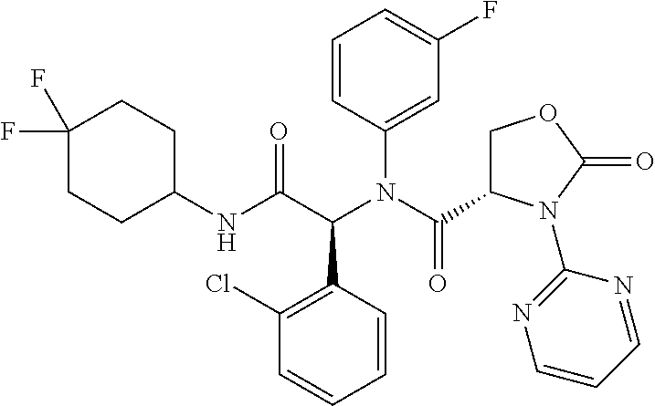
C1(NC(C(N(C(=O)C2COC(=O)N2C2=NC=CC=N2)C2=CC(F)=CC=C2)C2=C(Cl)C=CC=C2)=O)CCC(F)(F)CC1
